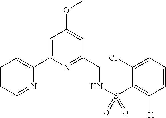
C1=CC=NC(C2=CC(OC)=CC(CNS(C3=C(Cl)C=CC=C3Cl)(=O)=O)=N2)=C1
